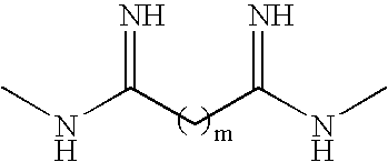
CNC(CC(NC)=N)=N
